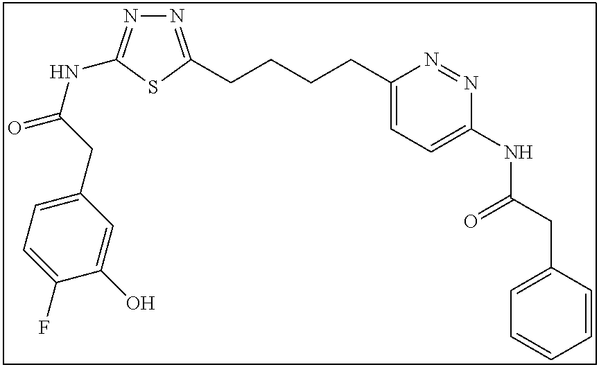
N1=C(CCCCC2=CC=C(NC(CC3=CC=CC=C3)=O)N=N2)SC(NC(=O)CC2=CC=C(F)C(O)=C2)=N1
